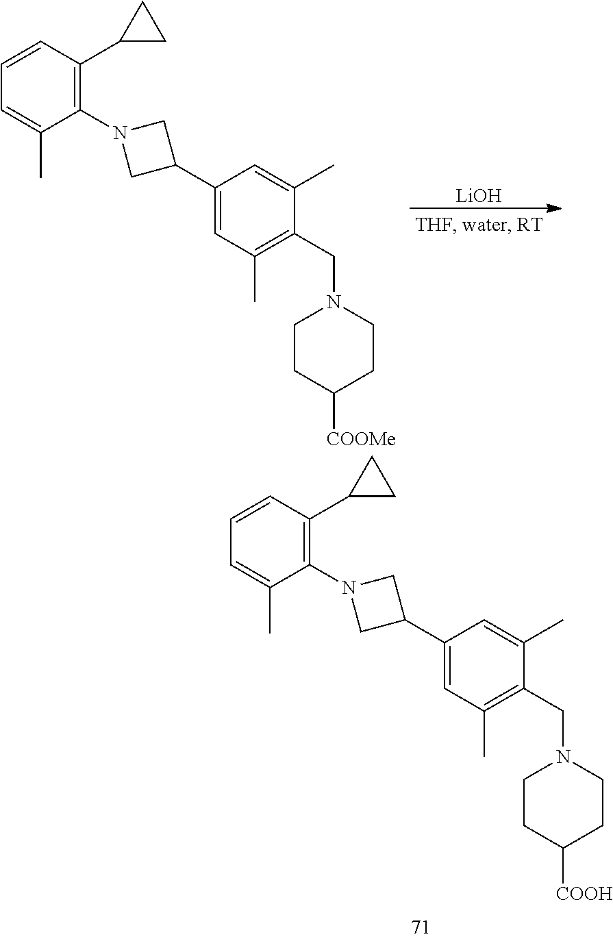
C1=CC(C2CC2)=C(N2CC(C3=CC(C)=C(CN4CCC([COOH])CC4)C(C)=C3)C2)C(C)=C1.[LiOH].C1=CC(C2CC2)=C(N2CC(C3=CC(C)=C(CN4CCC([COOMe])CC4)C(C)=C3)C2)C(C)=C1
